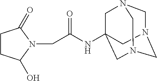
C1(O)N(CC(NC23CN4CN(CN(C2)C4)C3)=O)C(=O)CC1
